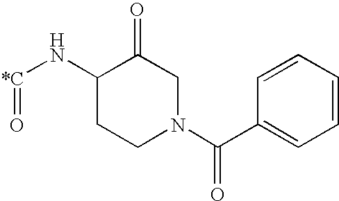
O=[*C]NC1CCN(C(C2=CC=CC=C2)=O)CC1=O
